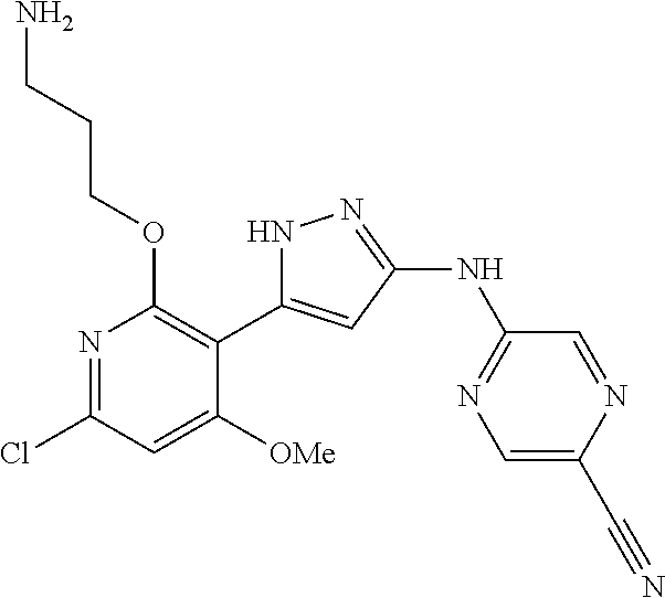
N1=C(Cl)C=C([OMe])C(C2=CC(NC3=NC=C(C#N)N=C3)=NN2)=C1OCCCN
